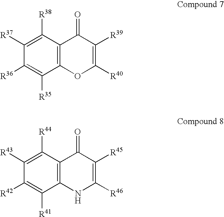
C12=C(C([R38])=C([R37])C([R36])=C1[R35])C(=O)C([R39])=C([R40])O2.C12=C(C([R44])=C([R43])C([R42])=C1[R41])C(=O)C([R45])=C([R46])N2
